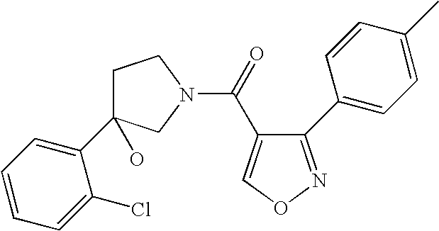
C1=CC=C(C2(O)CCN(C(=O)C3=CON=C3C3=CC=C(C)C=C3)C2)C(Cl)=C1
